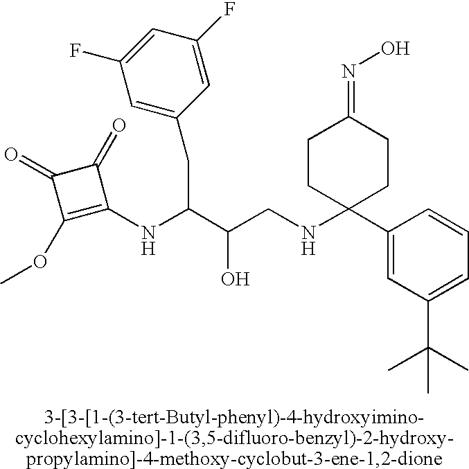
OC(C(CC1=CC(F)=CC(F)=C1)NC1=C(OC)C(=O)C1=O)CNC1(C2=CC(C(C)(C)C)=CC=C2)CCC(=NO)CC1
